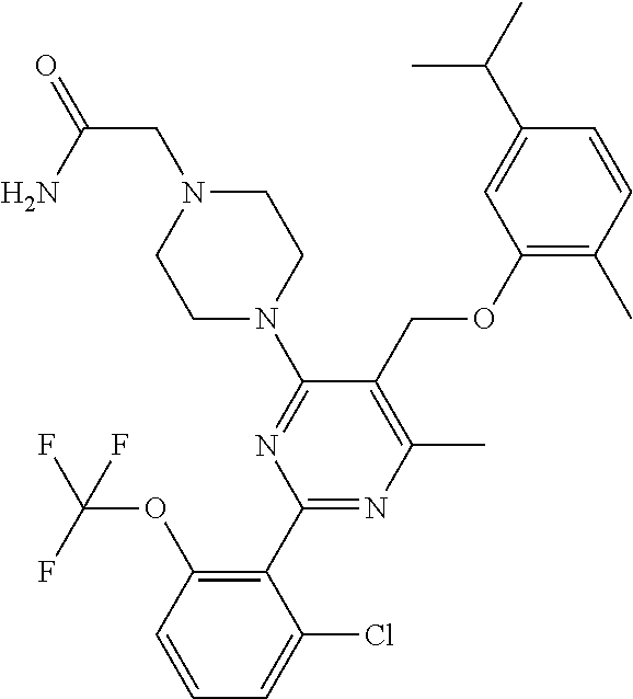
C1(OCC2=C(C)N=C(C3=C(OC(F)(F)F)C=CC=C3Cl)N=C2N2CCN(CC(=O)N)CC2)=C(C)C=CC(C(C)C)=C1
